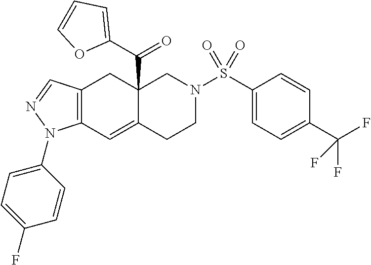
C12=C(C=C3C(C(C4=CC=CO4)=O)(C1)CN(S(C1=CC=C(C(F)(F)F)C=C1)(=O)=O)CC3)N(C1=CC=C(F)C=C1)N=C2
